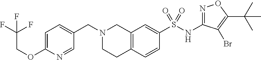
C1=C(OCC(F)(F)F)N=CC(CN2CCC3=C(C2)C=C(S(NC2=NOC(C(C)(C)C)=C2Br)(=O)=O)C=C3)=C1
